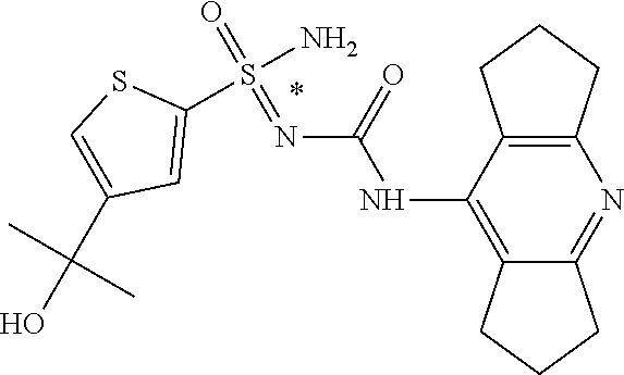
C12=C(C(NC(N=S(=O)(N)C3=CC(C(O)(C)C)=CS3)=O)=C3C(=N1)CCC3)CCC2
